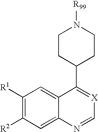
C1([R1])=C([R2])C=C2C(=C1)C(C1CCN([R99])CC1)=[X]C=N2
